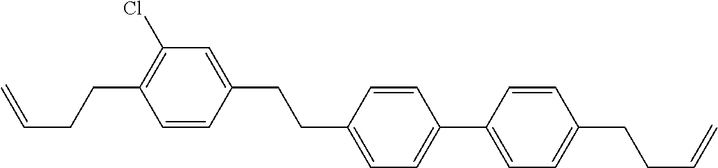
C1(CCC2=CC=C(C3=CC=C(CCC=C)C=C3)C=C2)=CC(Cl)=C(CCC=C)C=C1
